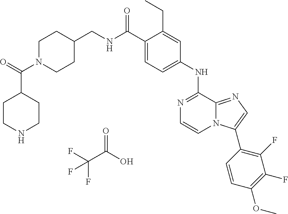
C1(C(NCC2CCN(C(C3CCNCC3)=O)CC2)=O)=CC=C(NC2=NC=CN3C2=NC=C3C2=C(F)C(F)=C(OC)C=C2)C=C1CC.FC(C(O)=O)(F)F
